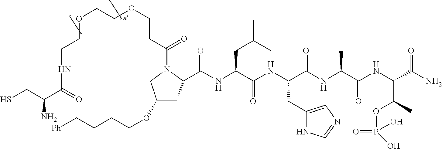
C(NC(C(NC(C(NC(C(NC(C(N)=O)C(OP(=O)(O)O)C)=O)C)=O)CC1=CN=CN1)=O)CC(C)C)(=O)C1CC(OCCCC[Ph])CN1C(CCOCCOCCNC(C(CS)N)=O)=O
